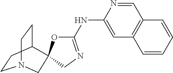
C12=C(C=NC(NC3=NCC4(C5CCN(CC5)C4)O3)=C1)C=CC=C2
